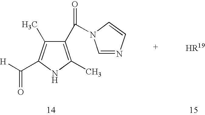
C1(C(=O)N2C=NC=C2)=C(C)NC(C([H])=O)=C1C
